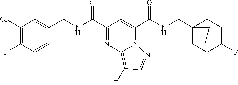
C1(Cl)=C(F)C=CC(CNC(C2=NC3=C(F)C=NN3C(C(NCC34CCC(F)(CC3)CC4)=O)=C2)=O)=C1
